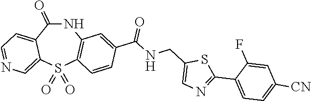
N1C(=O)C2=CC=NC=C2S(=O)(=O)C2=C1C=C(C(NCC1=CN=C(C3=CC=C([CN])C=C3F)S1)=O)C=C2
